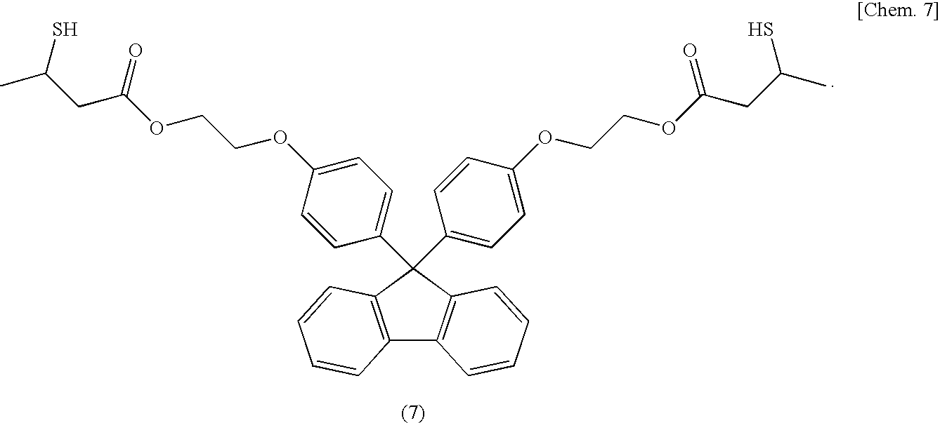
C1=C(OCCOC(CC(C)S)=O)C=CC(C2(C3=CC=C(OCCOC(CC(S)C)=O)C=C3)C3=C(C4=C2C=CC=C4)C=CC=C3)=C1
